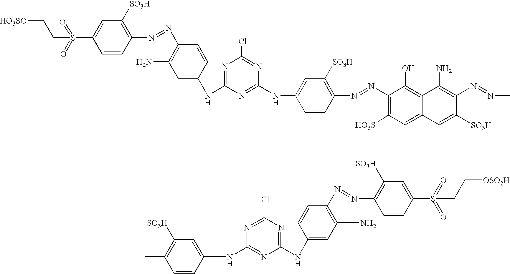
[HO3SO]CCS(C1=CC([SO3H])=C(N=NC2=C(N)C=C(NC3=NC(Cl)=NC(NC4=CC([SO3H])=C(N=NC5=C([HO3S])C=C6C(=C5O)C(N)=C(N=NC)C([SO3H])=C6)C=C4)=N3)C=C2)C=C1)(=O)=O.N(C1=NC(NC2=CC(N)=C(N=NC3=C([SO3H])C=C(S(=O)(=O)CC[OSO2H])C=C3)C=C2)=NC(Cl)=N1)C1=CC([SO3H])=C(C)C=C1
